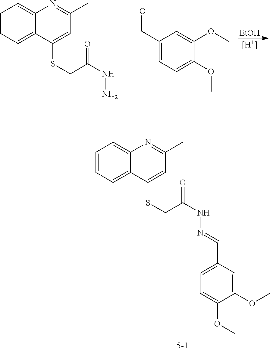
[EtOH].[H].C1=CC=C2C(=C1)N=C(C)C=C2SCC(NN)=O.C1(C=O)=CC=C(OC)C(OC)=C1.C1=CC=C2C(=C1)N=C(C)C=C2SCC(NN=CC1=CC=C(OC)C(OC)=C1)=O
